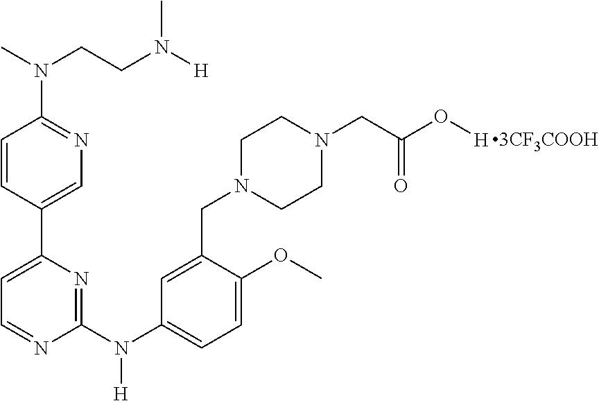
C1(C2=CN=C(N(C)CCN([H])C)C=C2)=CC=NC(N(C2=CC=C(OC)C(CN3CCN(CC(O[H])=O)CC3)=C2)[H])=N1
